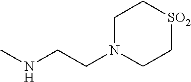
C1C[SO2]CCN1CCNC
